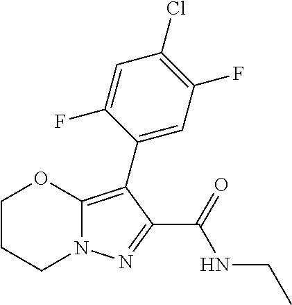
C1CCN2C(=C(C3=CC(F)=C(Cl)C=C3F)C(C(=O)NCC)=N2)O1
